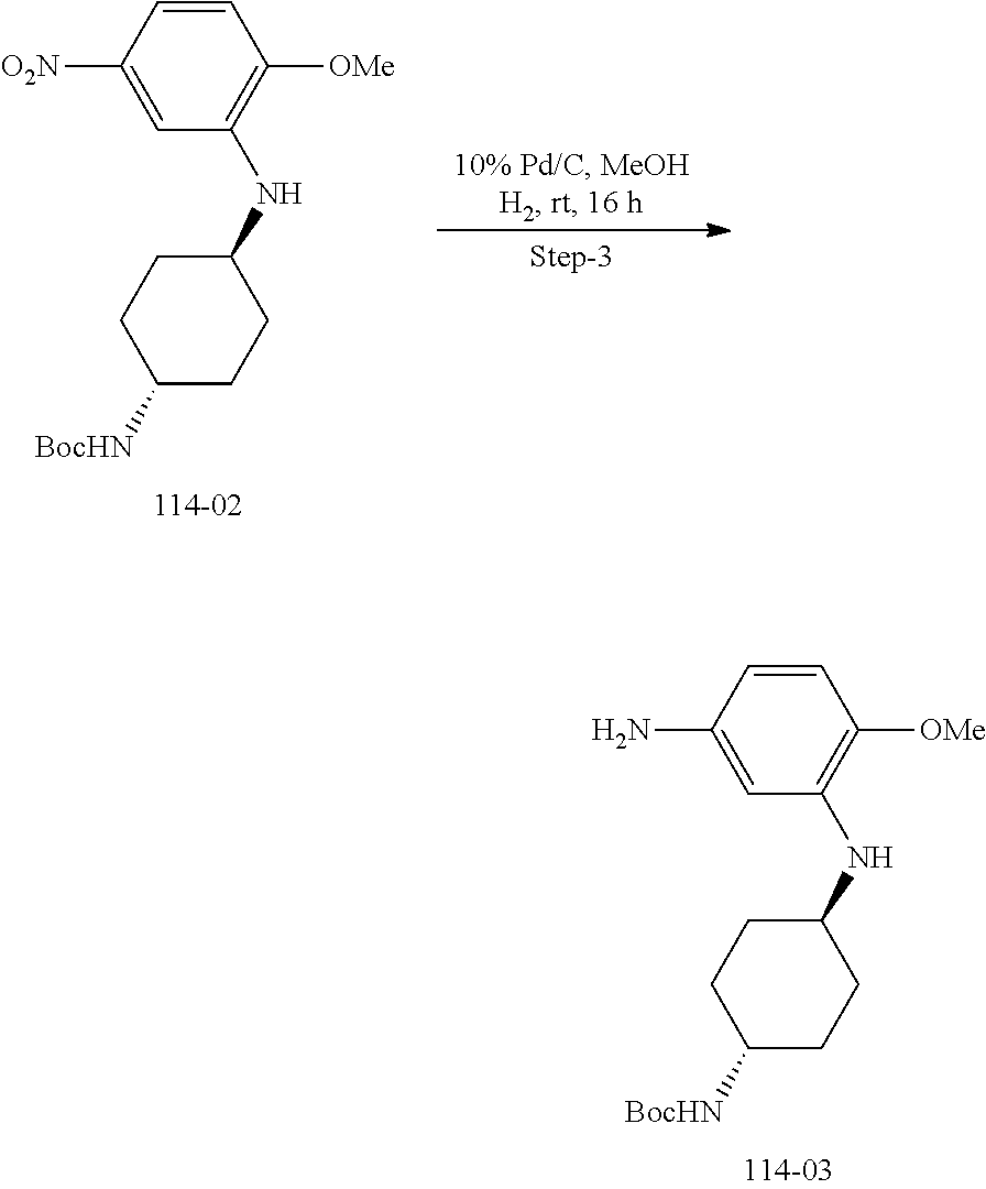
C1=CC([O2N])=CC(NC2CCC([BocHN])CC2)=C1[OMe].C1=CC(N)=CC(NC2CCC([BocHN])CC2)=C1[OMe]
